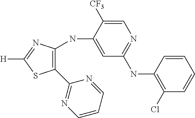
C1=CC(NC2=NC=C([CF3])C(NC3=C(C4=NC=CC=N4)SC([H])=N3)=C2)=C(Cl)C=C1
